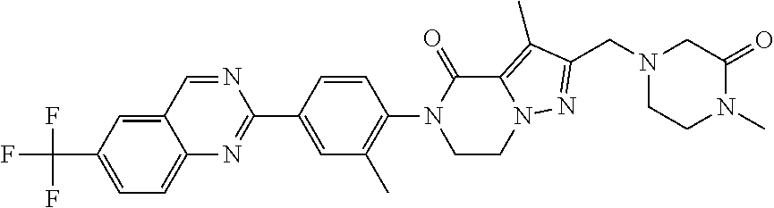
C1=C(C(F)(F)F)C=C2C(=C1)N=C(C1=CC(C)=C(N3CCN4C(=C(C)C(CN5CCN(C)C(=O)C5)=N4)C3=O)C=C1)N=C2
